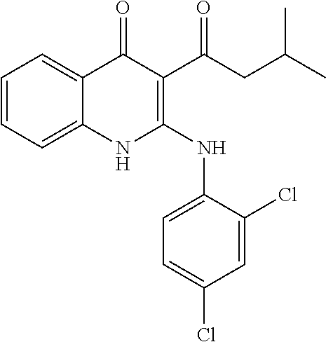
C1=CC=C2C(=C1)C(=O)C(C(CC(C)C)=O)=C(NC1=CC=C(Cl)C=C1Cl)N2
